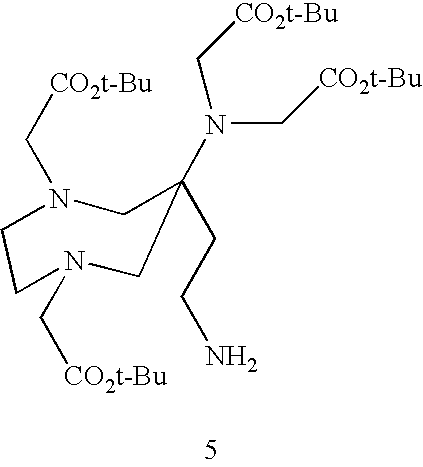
C1N(C[CO2t-Bu])CC(CCN)(N(C[CO2t-Bu])C[CO2t-Bu])CN(C[CO2t-Bu])C1
